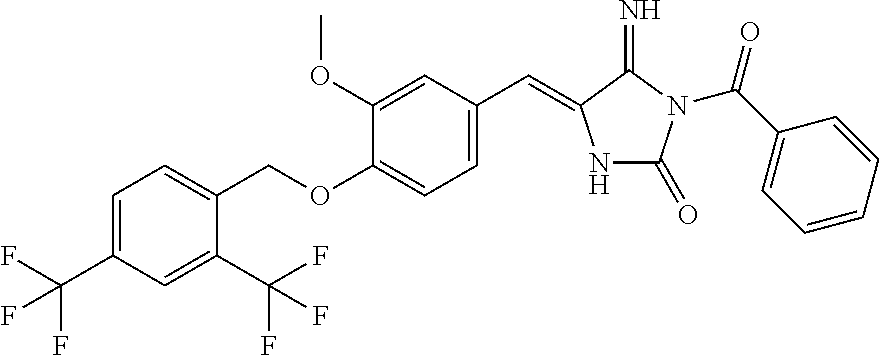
C1=C(C(F)(F)F)C=C(C(F)(F)F)C(COC2=CC=C(C=C3NC(=O)N(C(C4=CC=CC=C4)=O)C3=N)C=C2OC)=C1
